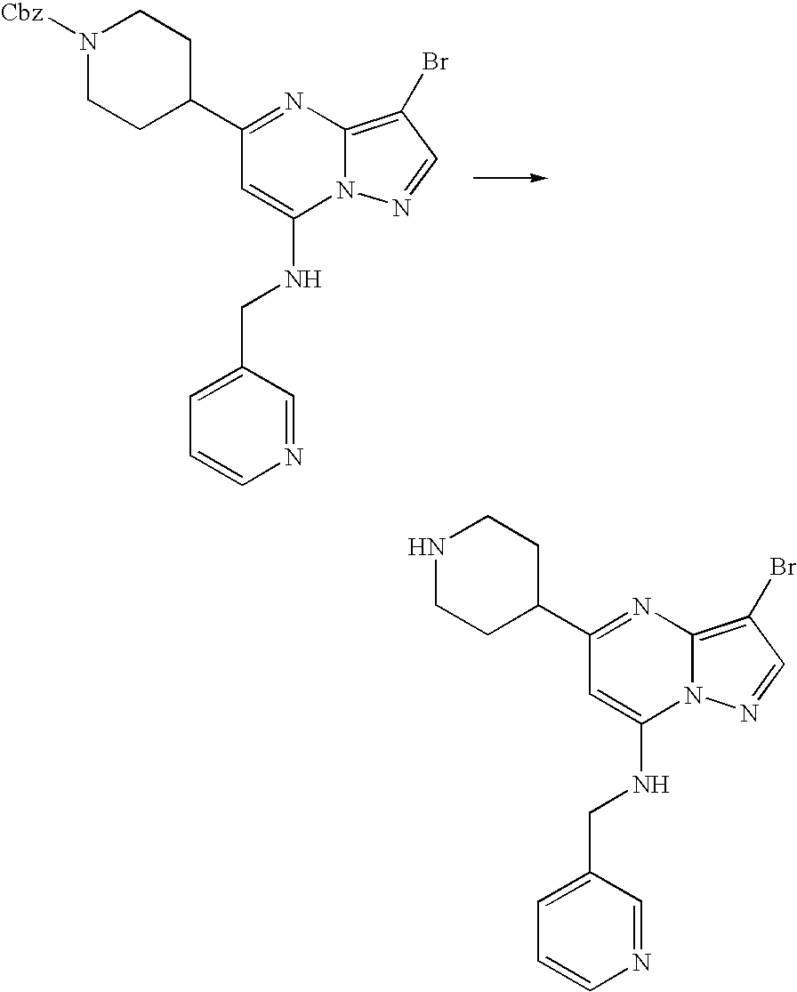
N1([Cbz])CCC(C2=NC3=C(Br)C=NN3C(NCC3=CC=CN=C3)=C2)CC1.N1CCC(C2=NC3=C(Br)C=NN3C(NCC3=CC=CN=C3)=C2)CC1
